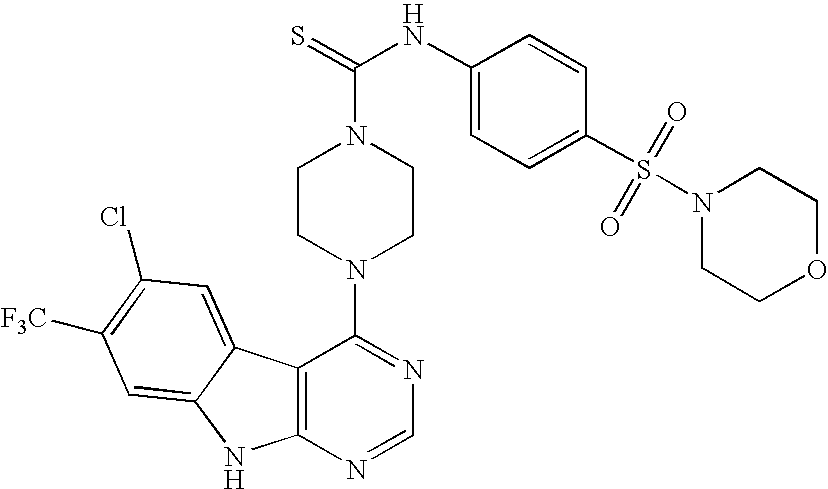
C12=C(N=CN=C1N1CCN(C(=S)NC3=CC=C(S(=O)(=O)N4CCOCC4)C=C3)CC1)NC1=CC([F3C])=C(Cl)C=C21
